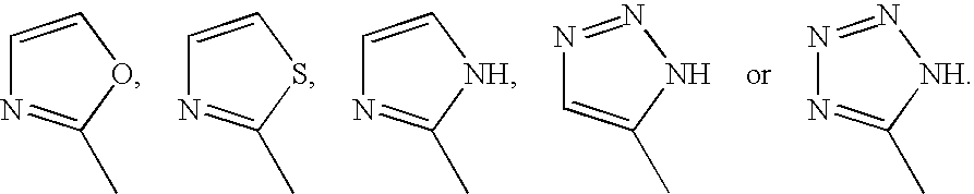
C1=COC(C)=N1.C1=CSC(C)=N1.C1=C[NH]C(C)=N1.N1=NNC(C)=C1.N1=N[NH]C(C)=N1
